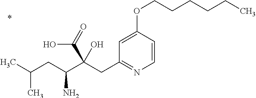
C1=CC(OCCCCCC)=CC(CC(C(CC(C)C)N)(C(=O)O)O)=N1
